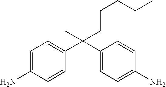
C(C1=CC=C(N)C=C1)(C1=CC=C(N)C=C1)(C)CCCCC
